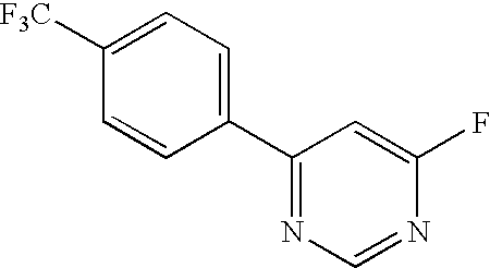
C1([F3C])=CC=C(C2=NC=NC(F)=C2)C=C1
